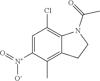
O=[N+](C1=CC(Cl)=C2N(C(=O)C)CCC2=C1C)[O-]
